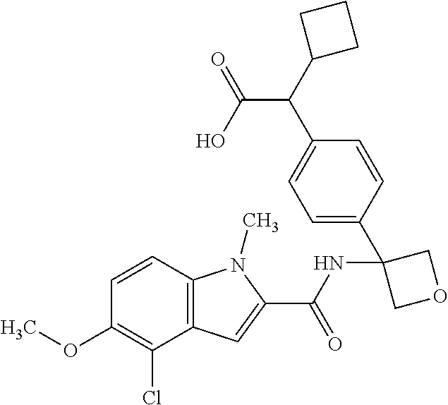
C12=C(C=CC(OC)=C1Cl)N(C)C(C(NC1(C3=CC=C(C(C(=O)O)C4CCC4)C=C3)COC1)=O)=C2
